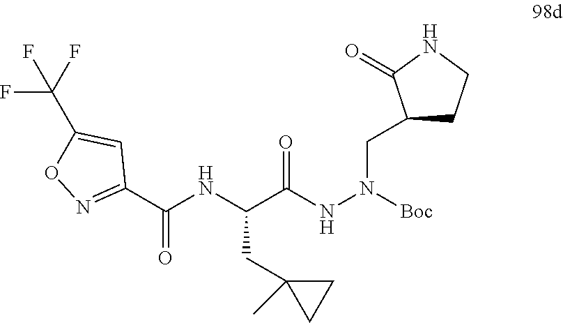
C(C(NN([Boc])CC1CCNC1=O)=O)(NC(C1=NOC(C(F)(F)F)=C1)=O)CC1(C)CC1
